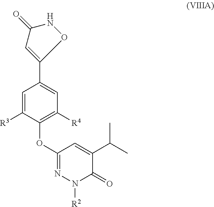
C1=C([R3])C(OC2=NN([R2])C(=O)C(C(C)C)=C2)=C([R4])C=C1C1=CC(=O)NO1
